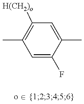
C1=C(F)C(C)=CC([H(CH2)o])=C1C
